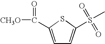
C1=C(C(=O)[CH3O])SC(S(=O)(=O)C)=C1
